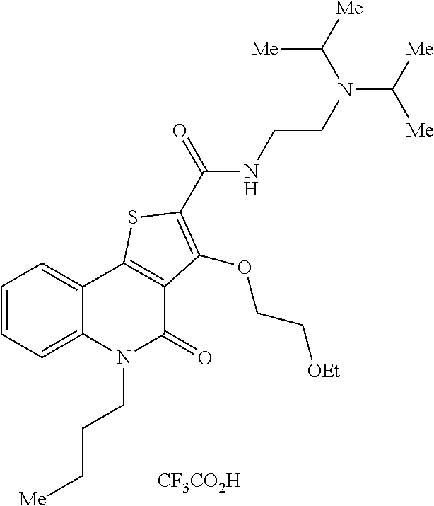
C1=CC=C2C(=C1)C1=C(C(=O)N2CCC[Me])C(OCC[OEt])=C(C(=O)NCCN(C([Me])[Me])C([Me])[Me])S1.[CF3CO2H]
